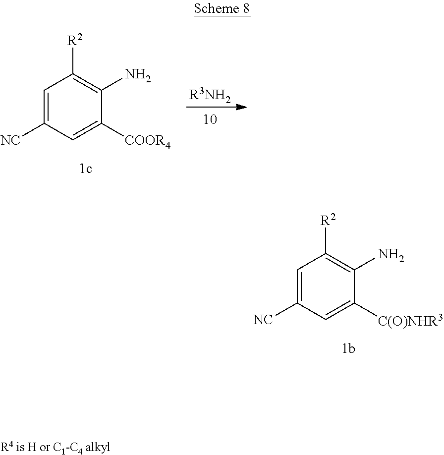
C1=C([NC])C=C([COOR4])C(N)=C1[R2].[R3NH2].C1=C([NC])C=C([C(O)NHR3])C(N)=C1[R2]
